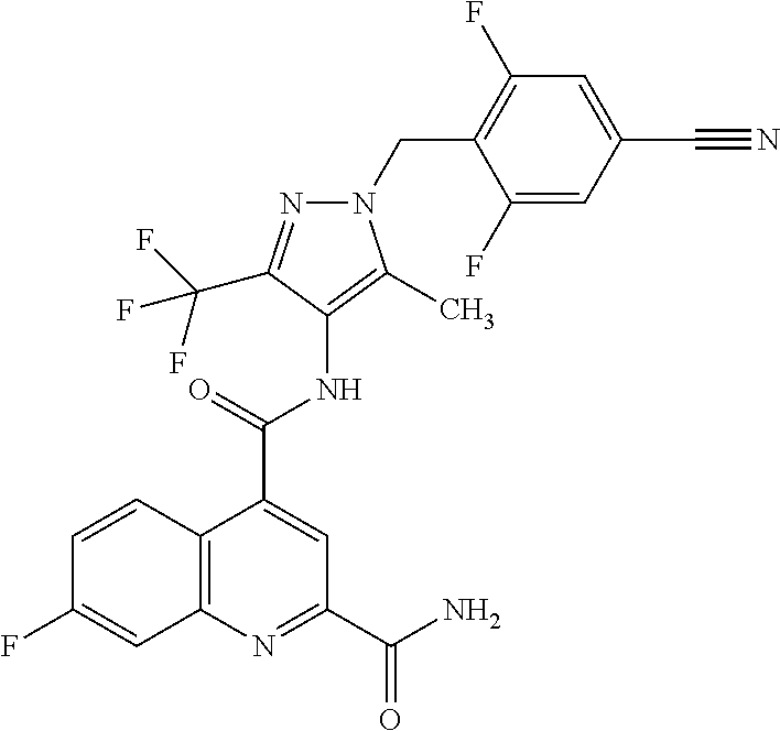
C12=C(N=C(C(=O)N)C=C1C(=O)NC1=C(C)N(CC3=C(F)C=C(C#N)C=C3F)N=C1C(F)(F)F)C=C(F)C=C2
